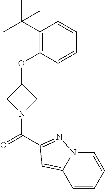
C1(C(C)(C)C)=C(OC2CN(C(=O)C3=NN4C=CC=CC4=C3)C2)C=CC=C1
